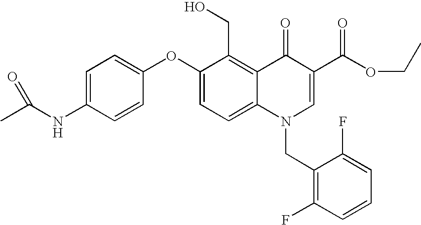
C1=C(NC(C)=O)C=CC(OC2=CC=C3C(=C2CO)C(=O)C(C(OCC)=O)=CN3CC2=C(F)C=CC=C2F)=C1
